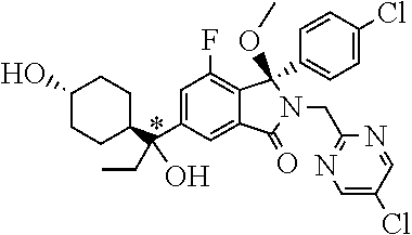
C1(O)CCC(C(C2=CC(F)=C3C(=C2)C(=O)N(CC2=NC=C(Cl)C=N2)C3(C2=CC=C(Cl)C=C2)OC)(CC)O)CC1
